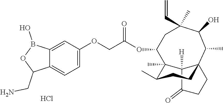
C12([H])C(=O)CCC13CCC(C)C2(C)C(OC(COC1=CC=C2C(=C1)B(O)OC2CN)=O)CC(C=C)(C)C(O)C3C.Cl
